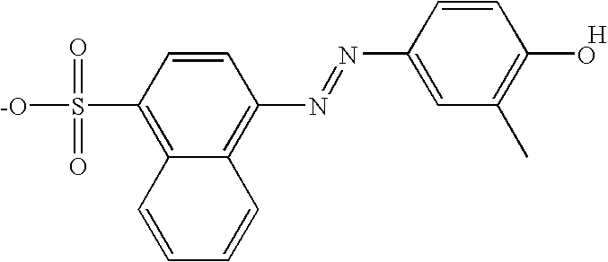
C12=C(S(=O)(=O)[-O])C=CC(N=NC3=CC(C)=C(O)C=C3)=C1C=CC=C2.[H]
